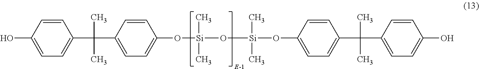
C1(C(C)(C)C2=CC=C(O)C=C2)=CC=C(O[Si](O[Si](OC2=CC=C(C(C)(C3=CC=C(O)C=C3)C)C=C2)(C)C)(C)C)C=C1
